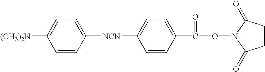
[(CH3)2N]C1=CC=C([NCN]C2=CC=C(C(ON3C(=O)CCC3=O)=O)C=C2)C=C1
